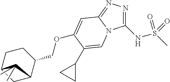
N(S(C)(=O)=O)C1=NN=C2N1C=C(C1CC1)C(OCC1CCC3CC1C3(C)C)=C2
